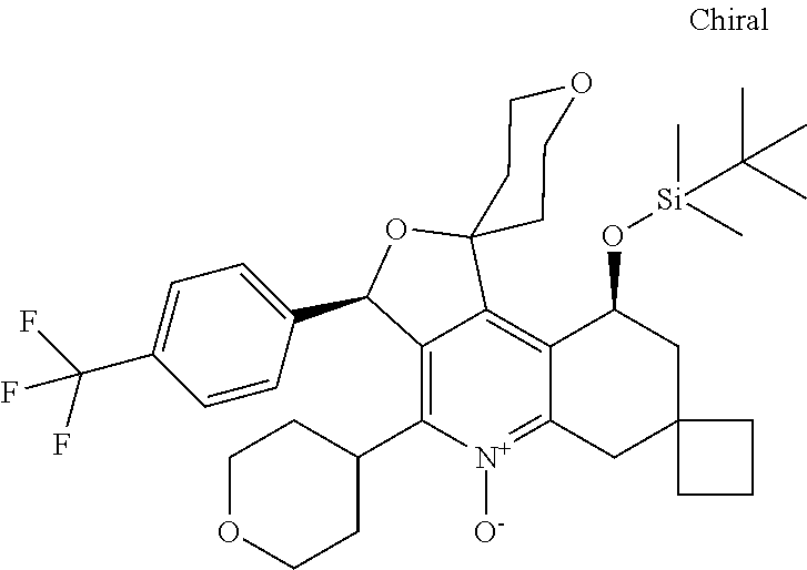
C12=C(C3CCOCC3)[N+]([O-])=C3C(=C1C1(OC2C2=CC=C(C(F)(F)F)C=C2)CCOCC1)C(O[Si](C)(C)C(C)(C)C)CC1(C3)CCC1
